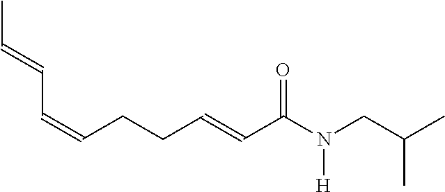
CC=CC=CCCC=CC(=O)N([H])CC(C)C
